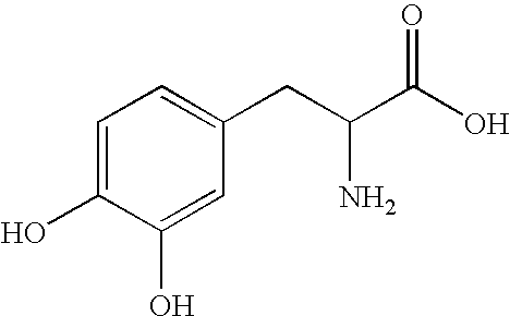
C1=C(O)C(O)=CC(CC(C(O)=O)N)=C1
